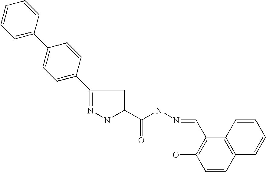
C1=CC=C(C2=CC=C(C3=NNC(C(NN=CC4=C(O)C=CC5=C4C=CC=C5)=O)=C3)C=C2)C=C1
